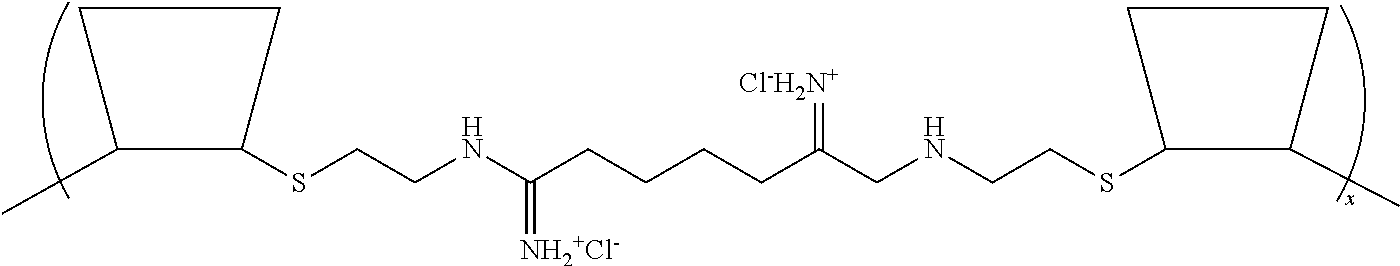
C1C(SCCNCC(CCCCC(NCCSC2C(C)CC2)=[NH2+Cl-])=[Cl-H2N+])C(C)C1
